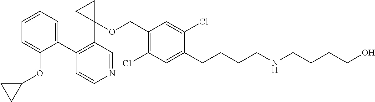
C1=CC=C(C2=C(C3(OCC4=C(Cl)C=C(CCCCNCCCCO)C(Cl)=C4)CC3)C=NC=C2)C(OC2CC2)=C1
